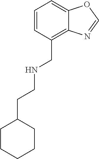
C12=CC=CC(CNCCC3CCCCC3)=C1N=CO2
